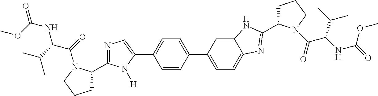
C1=CC(C2=CC=C3C(=C2)NC(C2CCCN2C(C(C(C)C)NC(OC)=O)=O)=N3)=CC=C1C1=CN=C(C2CCCN2C(C(NC(OC)=O)C(C)C)=O)N1[H]
